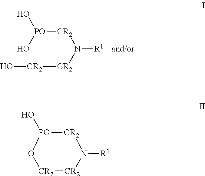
[PO]([CR2]N([CR2][CR2]O)[R1])(O)O.[PO]1(O)[CR2]N([R1])[CR2][CR2]O1
